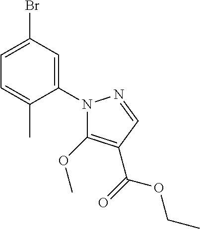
C1=C(Br)C=C(N2C(OC)=C(C(OCC)=O)C=N2)C(C)=C1
